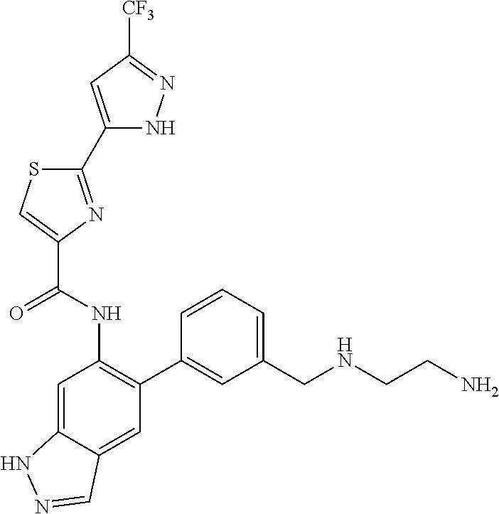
C1(C2=NC(C(NC3=C(C4=CC(CNCCN)=CC=C4)C=C4C(=C3)NN=C4)=O)=CS2)=CC([CF3])=NN1
